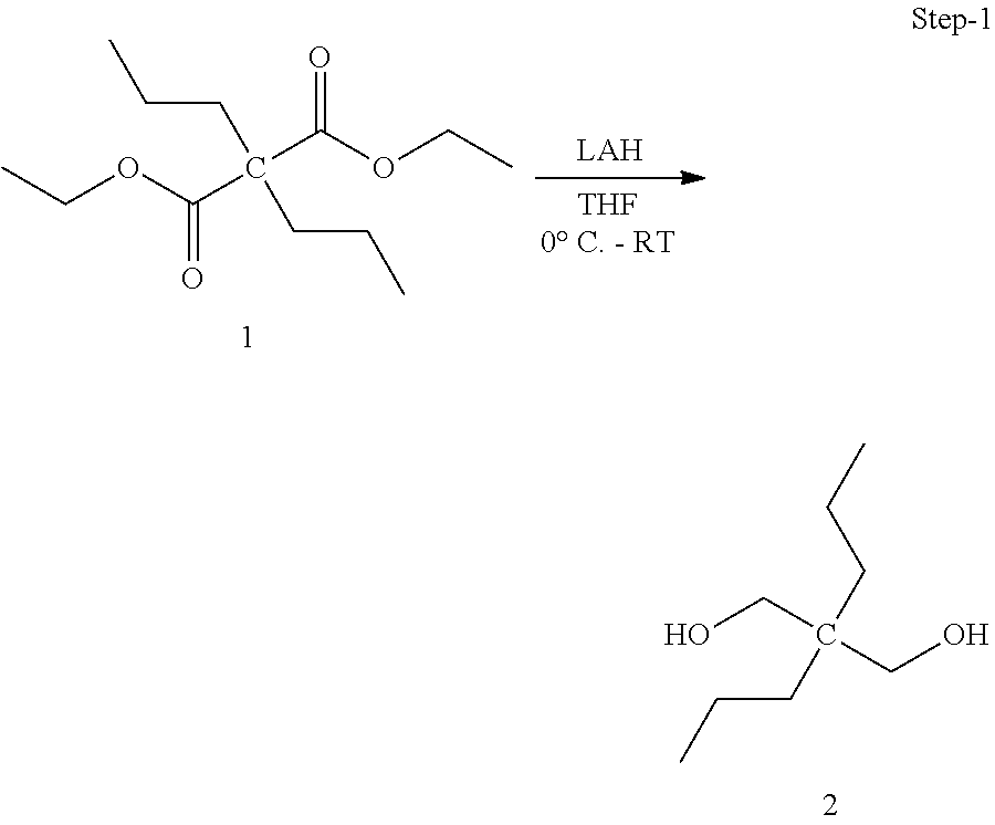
CCCC(CCC)(C(OCC)=O)C(OCC)=O.OCC(CO)(CCC)CCC
